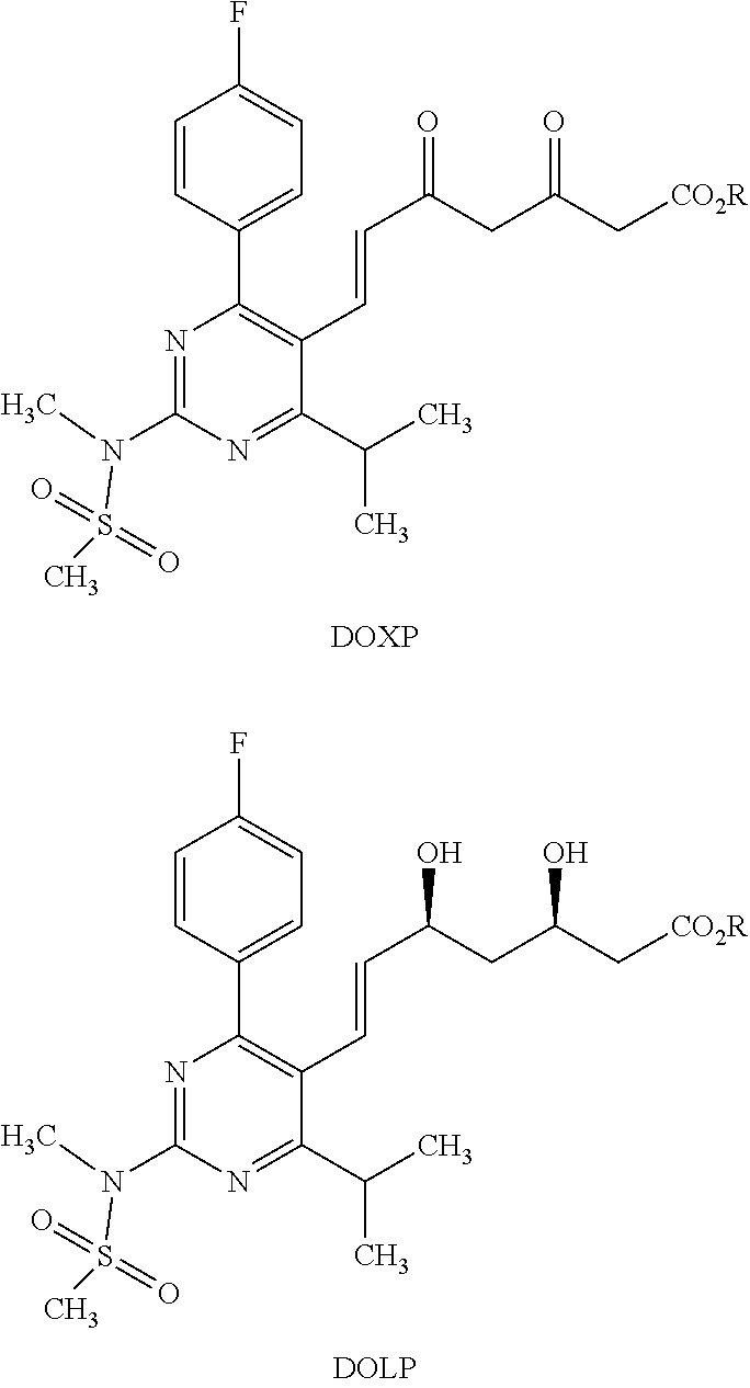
N1=C(N(S(C)(=O)=O)C)N=C(C(C)C)C(C=CC(CC(C[CO2R])=O)=O)=C1C1=CC=C(F)C=C1.N1=C(N(S(C)(=O)=O)C)N=C(C(C)C)C(C=CC(CC(C[CO2R])O)O)=C1C1=CC=C(F)C=C1
